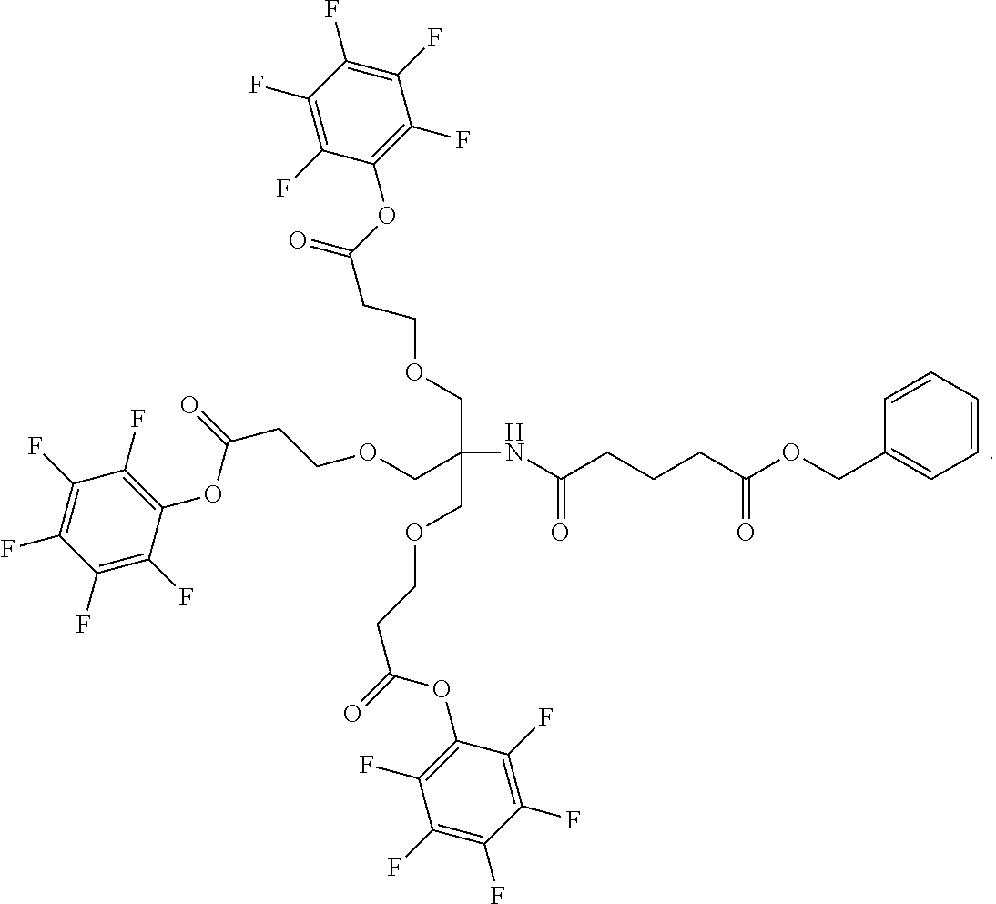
C1(F)=C(F)C(OC(CCOCC(COCCC(=O)OC2=C(F)C(F)=C(F)C(F)=C2F)(COCCC(=O)OC2=C(F)C(F)=C(F)C(F)=C2F)NC(CCCC(OCC2=CC=CC=C2)=O)=O)=O)=C(F)C(F)=C1F
